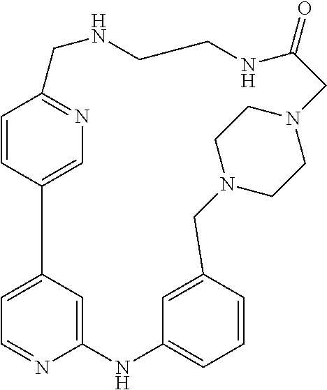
C1=CC2=CN=C1CNCCNC(=O)CN1CCN(CC1)CC1=CC(=CC=C1)NC1=CC2=CC=N1
